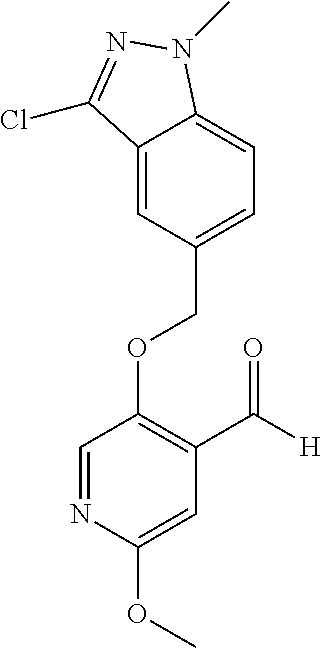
C(OC1=C(C([H])=O)C=C(OC)N=C1)C1=CC=C2C(=C1)C(Cl)=NN2C
